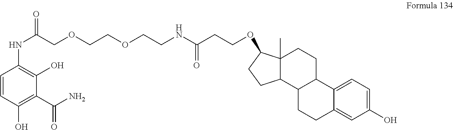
C1=CC(O)=C(C(N)=O)C(O)=C1NC(=O)COCCOCCNC(CCOC1C2(C)CCC3C4=CC=C(O)C=C4CCC3C2CC1)=O
